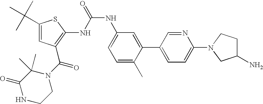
C1(C(C)(C)C)=CC(C(N2C(C)(C)C(=O)NCC2)=O)=C(NC(NC2=CC=C(C)C(C3=CC=C(N4CC(N)CC4)N=C3)=C2)=O)S1
